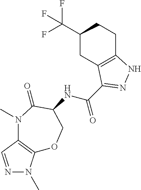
N1=CC2=C(N1C)OCC(NC(=O)C1=NNC3=C1CC(C(F)(F)F)CC3)C(=O)N2C
